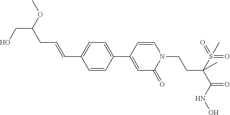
C1=CC(C2=CC(=O)N(CCC(C(=O)NO)(S(=O)(=O)C)C)C=C2)=CC=C1C=CCC(CO)OC
